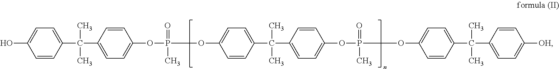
OC1=CC=C(C(C)(C)C2=CC=C(OP(=O)(C)OC3=CC=C(C(C)(C)C4=CC=C(OP(=O)(C)OC5=CC=C(C(C)(C)C6=CC=C([OH])C=C6)C=C5)C=C4)C=C3)C=C2)C=C1
